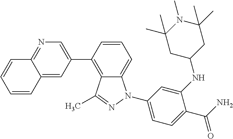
C1=CC(C2=CN=C3C(=C2)C=CC=C3)=C2C(=C1)N(C1=CC=C(C(N)=O)C(NC3CC(C)(C)N(C)C(C)(C)C3)=C1)N=C2C
